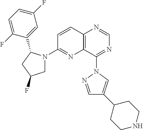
C12=C(C(N3C=C(C4CCNCC4)C=N3)=NC=N1)N=C(N1CC(F)CC1C1=CC(F)=CC=C1F)C=C2
